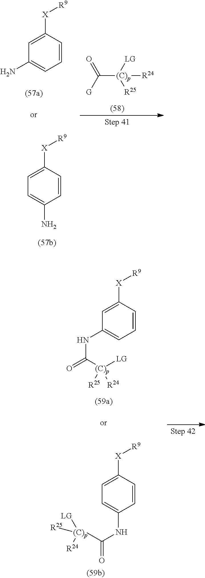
C1=C([X][R9])C=CC=C1N.C1=C([X][R9])C=CC(N)=C1.O=C([G])[(C)p]([LG])([R25])[R24].C1=C([X][R9])C=CC=C1NC([(C)p]([LG])([R25])[R24])=O.C1=C([X][R9])C=CC(NC([(C)p]([LG])([R24])[R25])=O)=C1
